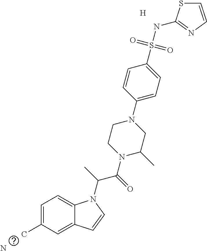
[H].N.C1=C(C)C=C2C(=C1)N(C(C(N1CCN(C3=CC=C(S(NC4=NC=CS4)(=O)=O)C=C3)CC1C)=O)C)C=C2
